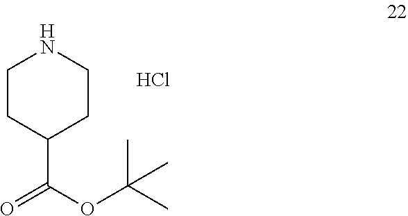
O=C(C1CCNCC1)OC(C)(C)C.Cl
